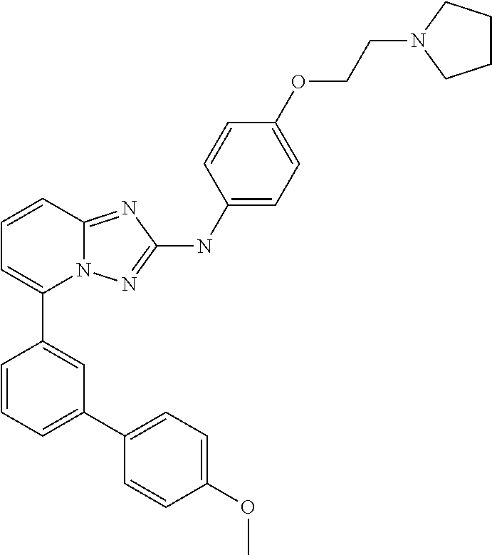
C1=CC2=NC(NC3=CC=C(OCCN4CCCC4)C=C3)=NN2C(C2=CC(C3=CC=C(OC)C=C3)=CC=C2)=C1
